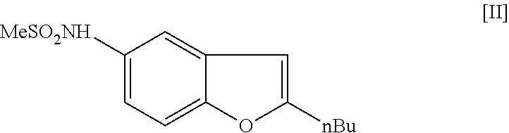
C12=CC([MeSO2NH])=CC=C1OC([nBu])=C2
